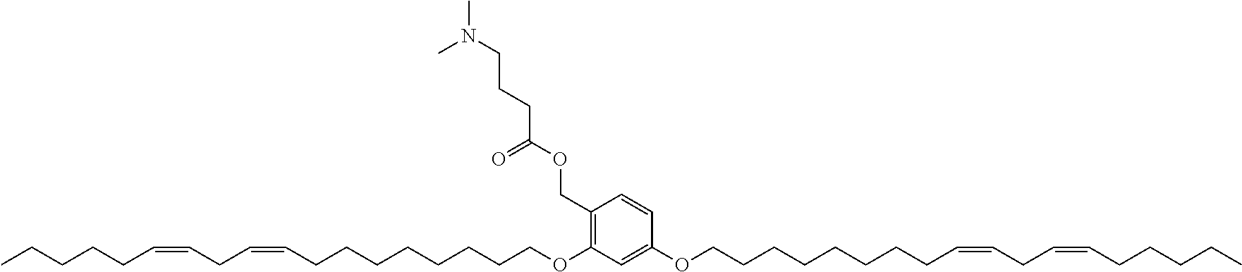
C1(OCCCCCCCCC=CCC=CCCCCC)=C(COC(CCCN(C)C)=O)C=CC(OCCCCCCCCC=CCC=CCCCCC)=C1
